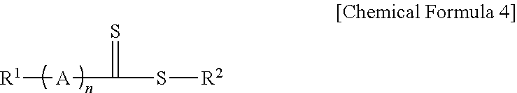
[R1][A]C(=S)S[R2]
